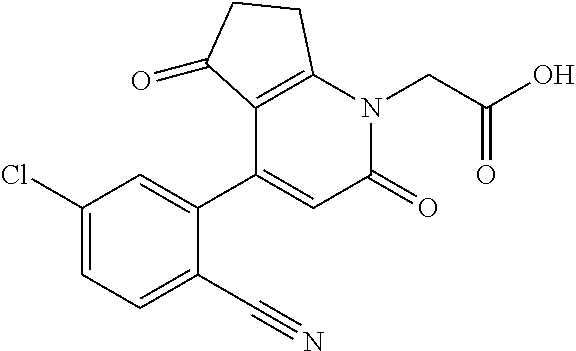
C12=C(C(C3=CC(Cl)=CC=C3C#N)=CC(=O)N1CC(O)=O)C(=O)CC2
